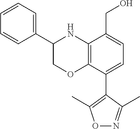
C12=C(C(C3=C(C)ON=C3C)=CC=C1CO)OCC(C1=CC=CC=C1)N2
